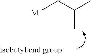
C(C)(CC)C.[M]
